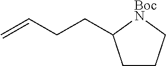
C1CC[BocN]C1CCC=C
